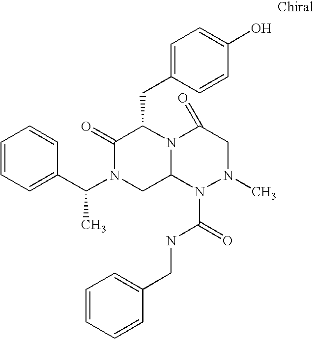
C1=CC=C(C(N2CC3N(C(CC4=CC=C(O)C=C4)C2=O)C(=O)CN(C)N3C(=O)NCC2=CC=CC=C2)C)C=C1
